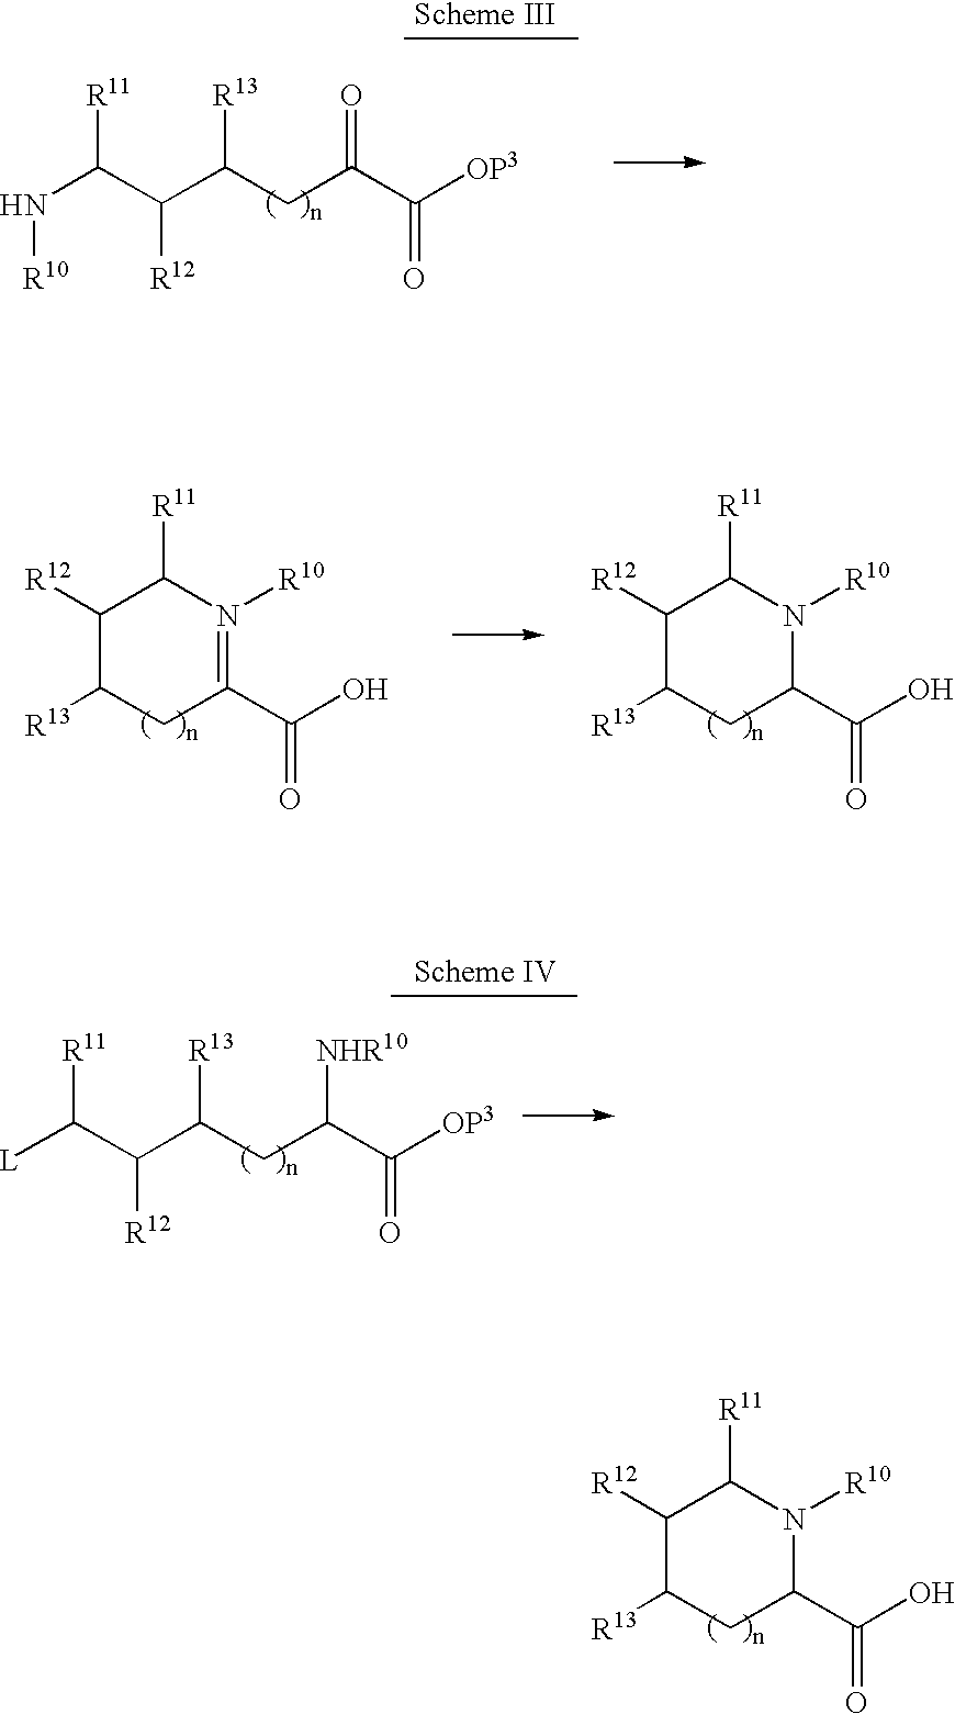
C1([R12])C([R13])CC(C(O)=O)N([R10])C1[R11].N(C(C(C(CC(C([OP3])=O)=O)[R13])[R12])[R11])[R10].C1([R12])C([R13])CC(C(O)=O)=N([R10])C1[R11].C1([R12])C([R13])CC(C(O)=O)N([R10])C1[R11].[L]C(C(C(CC(C([OP3])=O)[NHR10])[R13])[R12])[R11]
